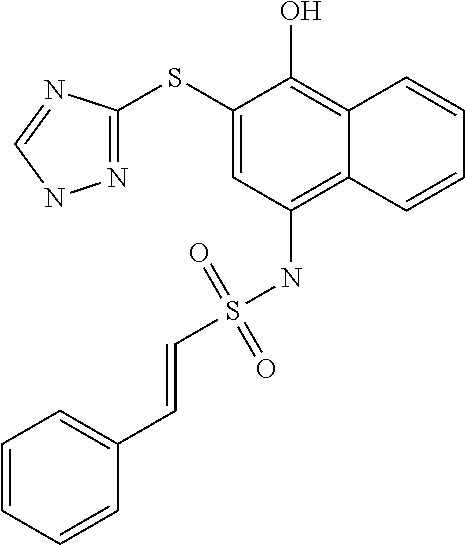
C1(SC2=NNC=N2)=CC(NS(C=CC2=CC=CC=C2)(=O)=O)=C2C(=C1O)C=CC=C2
